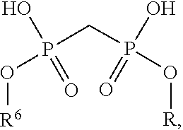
P(O[R])(CP(=O)(O)O[R6])(O)=O
